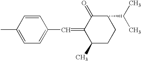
CC1=CC=C(C=C2C(C)CCC(C(C)C)C2=O)C=C1
